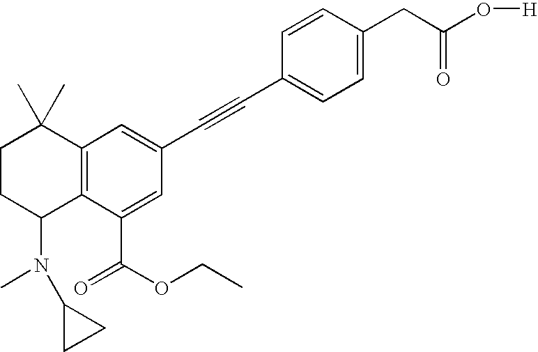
C1=C(CC(O[H])=O)C=CC(C#CC2=CC3=C(C(C(OCC)=O)=C2)C(N(C)C2CC2)CCC3(C)C)=C1
